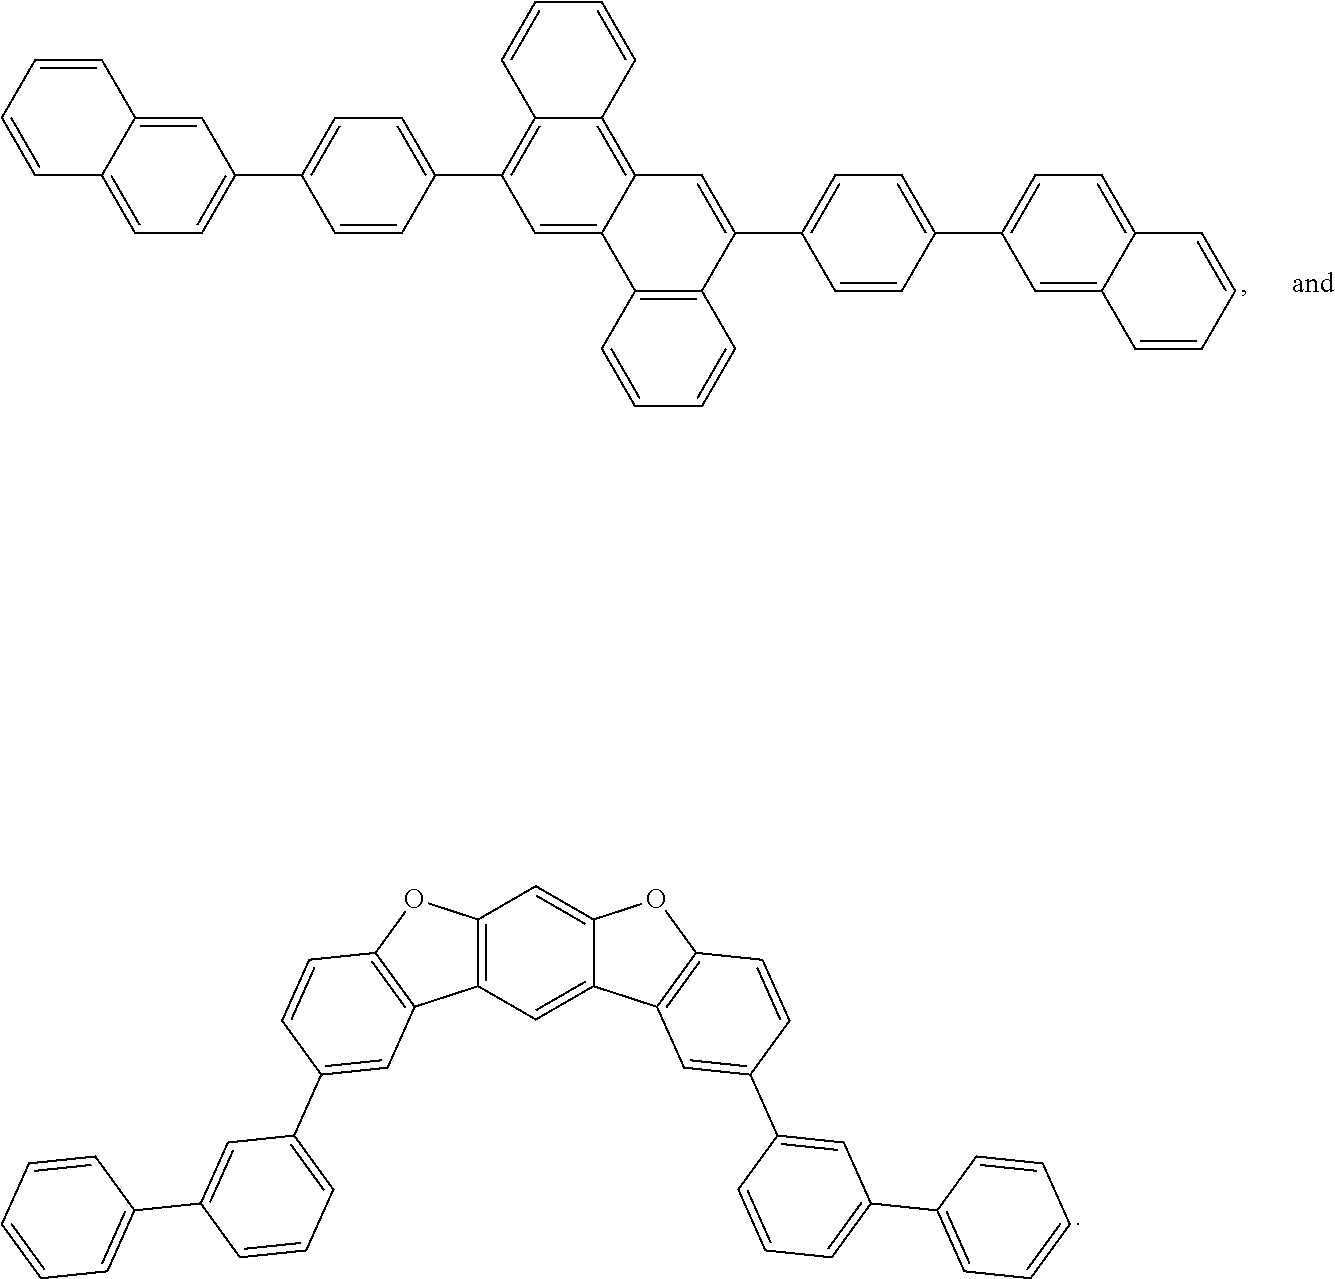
C1=C2C(=CC=C1C1=CC=C(C3=C4C(=C5C(=C3)C3=C(C(C6=CC=C(C7=CC=C8C(=C7)C=CC=C8)C=C6)=C5)C=CC=C3)C=CC=C4)C=C1)C=CC=C2.C12=C(C=C3C(=C1)OC1=C3C=C(C3=CC(C4=CC=CC=C4)=CC=C3)C=C1)C1=C(O2)C=CC(C2=CC=CC(C3=CC=CC=C3)=C2)=C1
